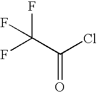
FC(C(Cl)=O)(F)F
